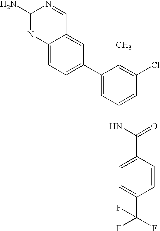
C1(N)=NC2=CC=C(C3=CC(NC(C4=CC=C(C(F)(F)F)C=C4)=O)=CC(Cl)=C3C)C=C2C=N1
